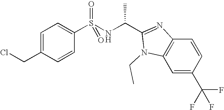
C1=C(CCl)C=CC(S(NC(C2=NC3=C(C=C(C(F)(F)F)C=C3)N2CC)C)(=O)=O)=C1
